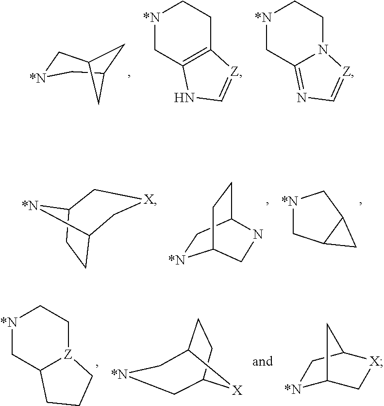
C1C2C[*N]CC1C2.[*N]1CC2=C(CC1)[Z]=CN2.[*N]1CC2=NC=[Z]N2CC1.C12CCC([*N]1)C[X]C2.[*N]1CC2CCC1CN2.[*N]1CC2C(C1)C2.[*N]1CC2[Z](CC1)CCC2.C12CCC([X]1)C[*N]C2.[*N]1C2C[X]C(C1)C2
